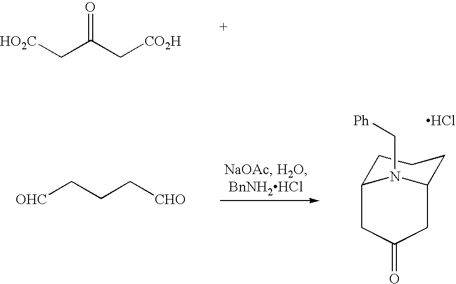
[HO2C]CC(C[CO2H])=O.C1C(=O)CC2N(C[Ph])C1CCC2.Cl.[OHC]CCC[CHO]
